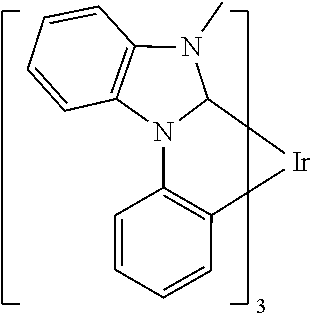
N1(C)C2=C(C=CC=C2)N2C3=C(C=CC=C3)[Ir]C12
